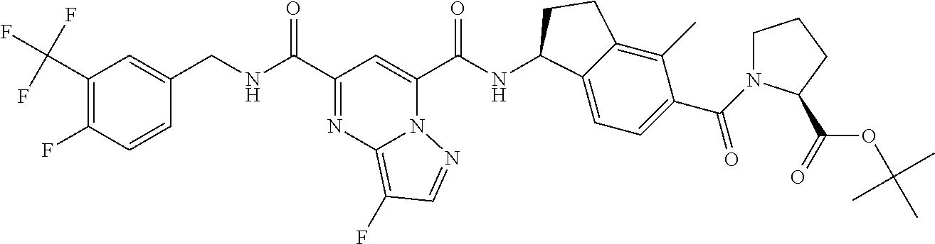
C1(C(F)(F)F)=C(F)C=CC(CNC(C2=NC3=C(F)C=NN3C(C(NC3C4=CC=C(C(=O)N5CCCC5C(=O)OC(C)(C)C)C(C)=C4CC3)=O)=C2)=O)=C1
